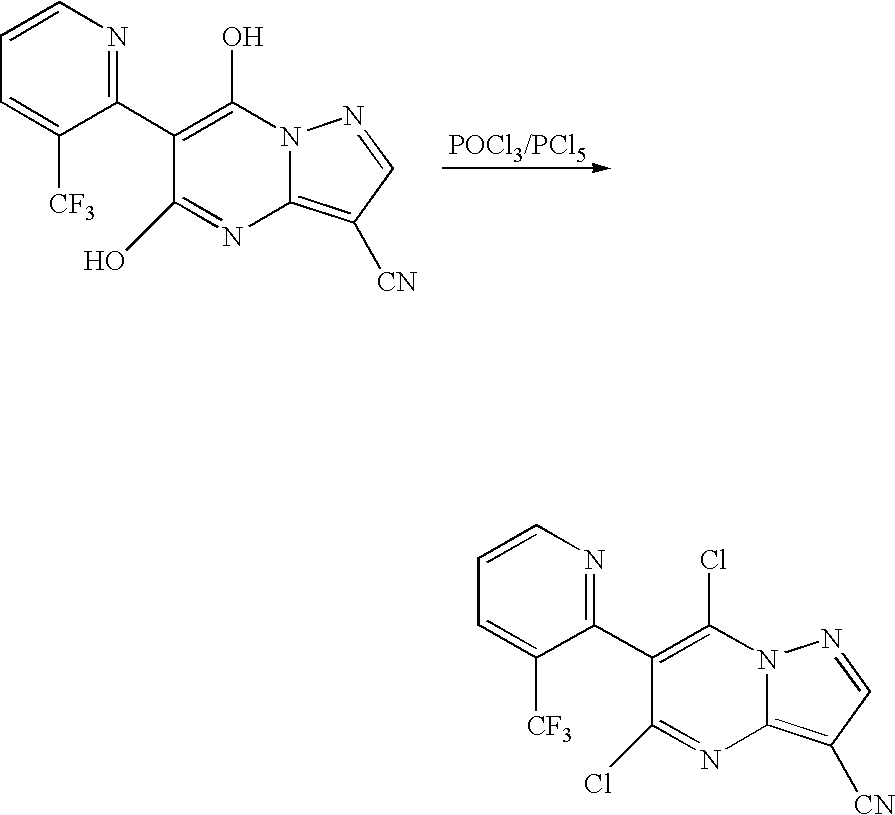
C1=CN=C(C2=C(O)N3C(=C([CN])C=N3)N=C2O)C([CF3])=C1.C1=CN=C(C2=C(Cl)N3C(=C([CN])C=N3)N=C2Cl)C([CF3])=C1
